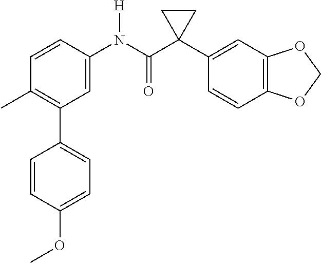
C1=C(N(C(C2(C3=CC4=C(C=C3)OCO4)CC2)=O)[H])C=CC(C)=C1C1=CC=C(OC)C=C1
